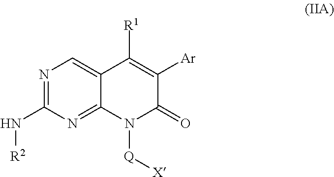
N1=C(N[R2])N=C2C(=C1)C([R1])=C([Ar])C(=O)N2[Q][X]
